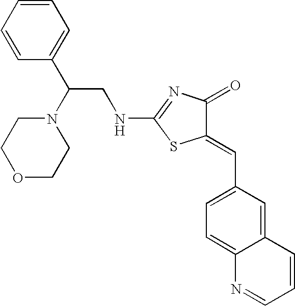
N(C1=NC(=O)C(=CC2=CC=C3C(=C2)C=CC=N3)S1)CC(C1=CC=CC=C1)N1CCOCC1
